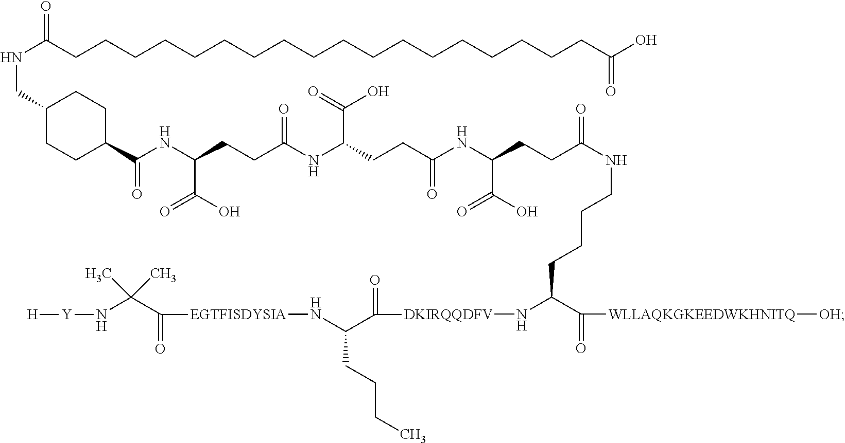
C1(CNC(CCCCCCCCCCCCCCCCCCC(O)=O)=O)CCC(C(NC(CCC(NC(CCC(NC(CCC(=O)NCCCCC(C(=O)[WLLAQKGKEEDWKHNITQ][OH])N[DKIRQQDFV]C(C(CCCC)N[EGTFISDYSIA]C(C(N[Y][H])(C)C)=O)=O)C(=O)O)=O)C(O)=O)=O)C(=O)O)=O)CC1
